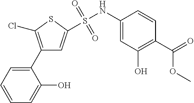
C1(C2=C(Cl)SC(S(NC3=CC(O)=C(C(=O)OC)C=C3)(=O)=O)=C2)=CC=CC=C1O
